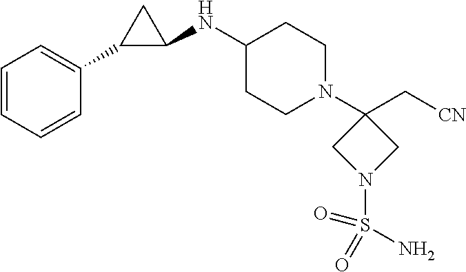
C1=CC=CC(C2C(NC3CCN(C4(C[CN])CN(S(N)(=O)=O)C4)CC3)C2)=C1
